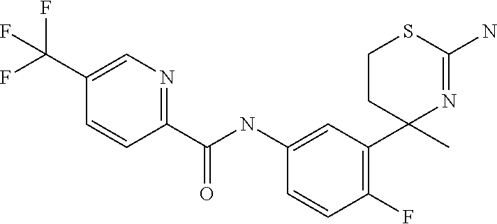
C1(C)(C2=C(F)C=CC(NC(=O)C3=NC=C(C(F)(F)F)C=C3)=C2)N=C(N)SCC1
